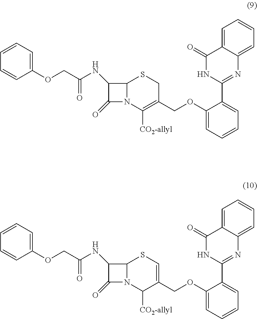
C1(OCC(NC2C(=O)N3C2SCC(COC2=CC=CC=C2C2=NC4=CC=CC=C4C(=O)N2)=C3[CO2-allyl])=O)=CC=CC=C1.C1(OCC(NC2C(=O)N3C2SC=C(COC2=CC=CC=C2C2=NC4=CC=CC=C4C(=O)N2)C3[CO2-allyl])=O)=CC=CC=C1
